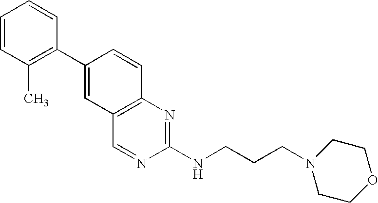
C1=CC(C)=C(C2=CC3=C(C=C2)N=C(NCCCN2CCOCC2)N=C3)C=C1
